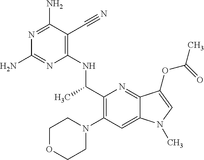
C1(C(C)NC2=C(C#N)C(N)=NC(N)=N2)=C(N2CCOCC2)C=C2C(=N1)C(OC(=O)C)=CN2C
